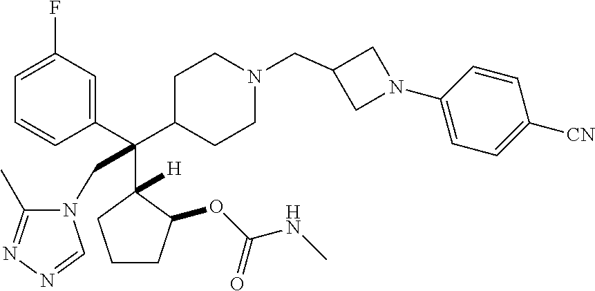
C1=C(F)C=C(C(C2CCN(CC3CN(C4=CC=C([CN])C=C4)C3)CC2)(C2([H])C(OC(NC)=O)CCC2)CN2C(C)=NN=C2)C=C1
